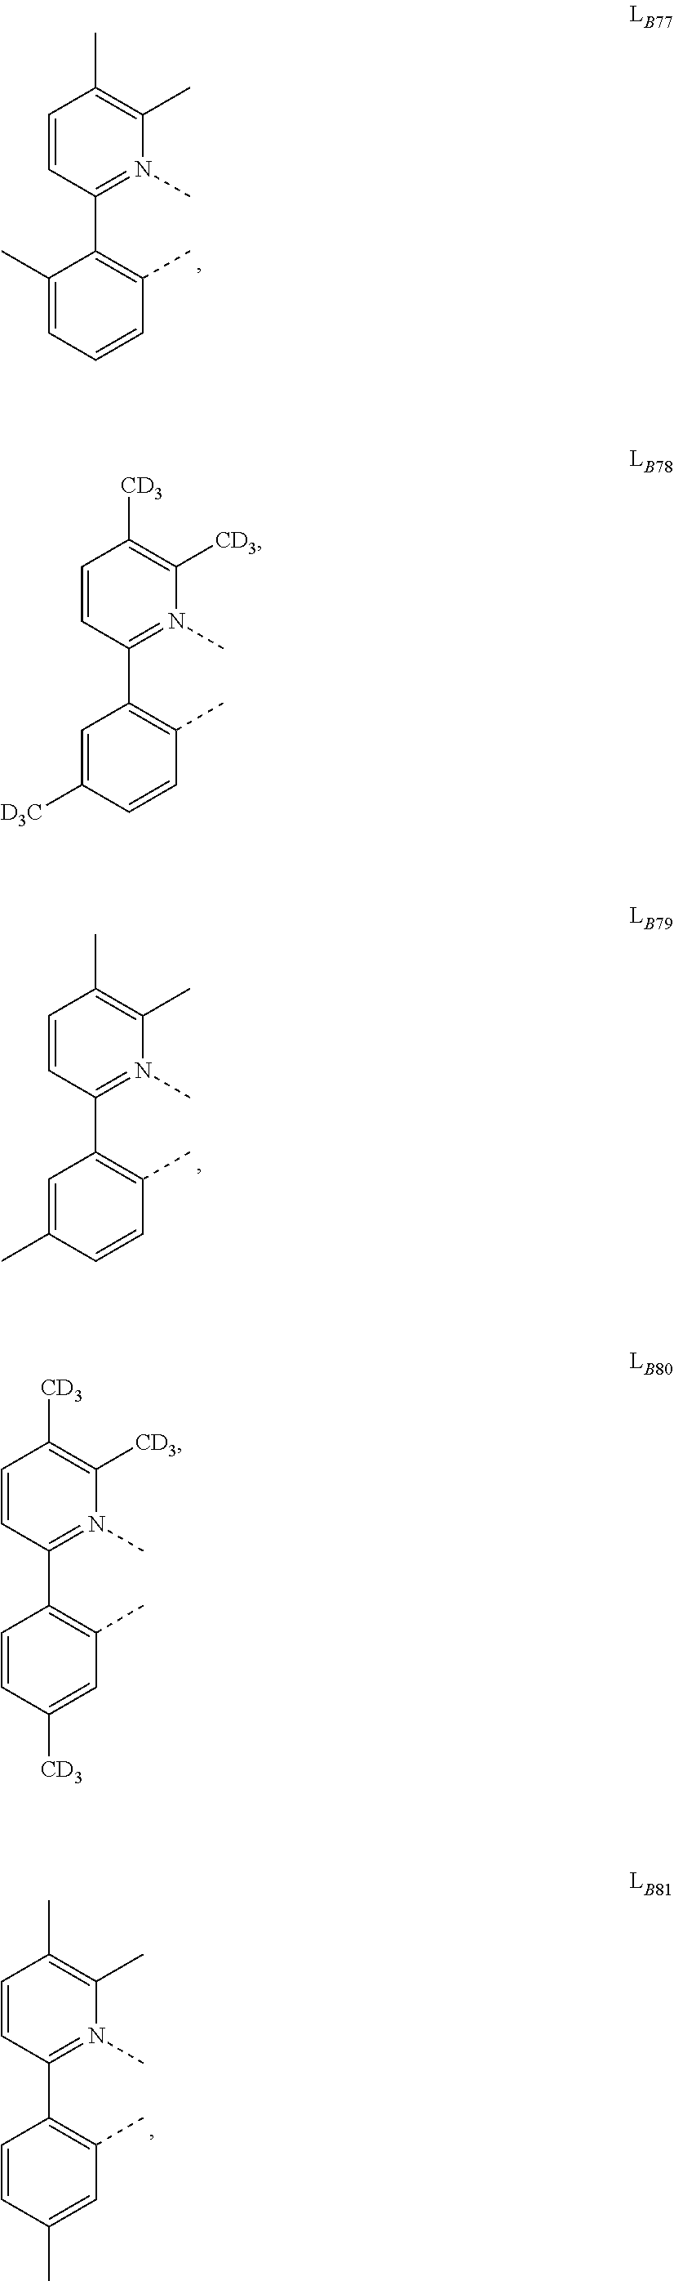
C1=CC(C2=C(C)C=CC=C2C)=N(C)C(C)=C1C.C1=CC(C2=C(C)C=CC(C)=C2)=N(C)C(C)=C1C.C1=CC(C2=C(C)C=C(C)C=C2)=N(C)C(C)=C1C.C1=CC(C2=C(C)C=CC([D3C])=C2)=N(C)C([CD3])=C1[CD3].C1=CC(C2=C(C)C=C([CD3])C=C2)=N(C)C([CD3])=C1[CD3]
